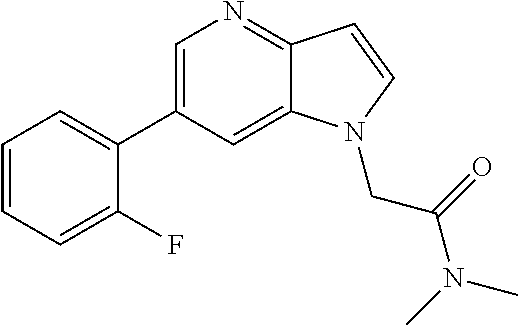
C1=C(C2=CC=CC=C2F)C=C2C(=N1)C=CN2CC(N(C)C)=O
